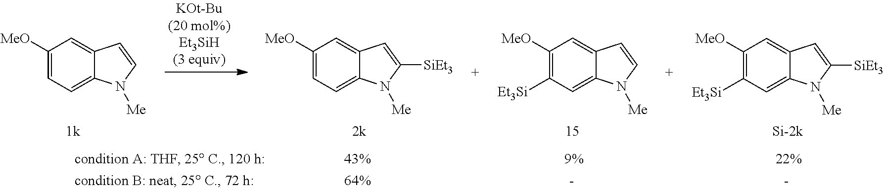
C1([MeO])=CC=C2C(=C1)C=CN2[Me].C1([MeO])=CC=C2C(=C1)C=C([SiEt3])N2[Me].C1([MeO])=C([Et3Si])C=C2C(=C1)C=CN2[Me].C1([MeO])=C([Et3Si])C=C2C(=C1)C=C([SiEt3])N2[Me]
